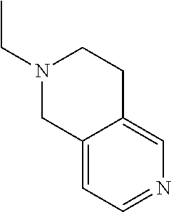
N1(CC)CCC2=CN=CC=C2C1
